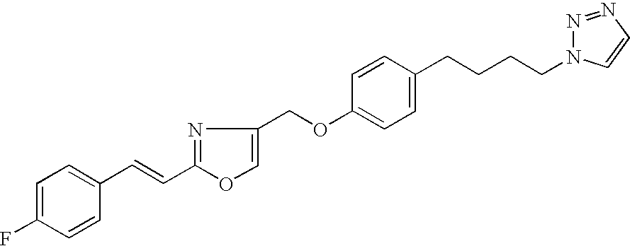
C1=C(F)C=CC(C=CC2=NC(COC3=CC=C(CCCCN4N=NC=C4)C=C3)=CO2)=C1
